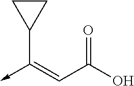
C(C(O)=O)=C(->C)C1CC1
